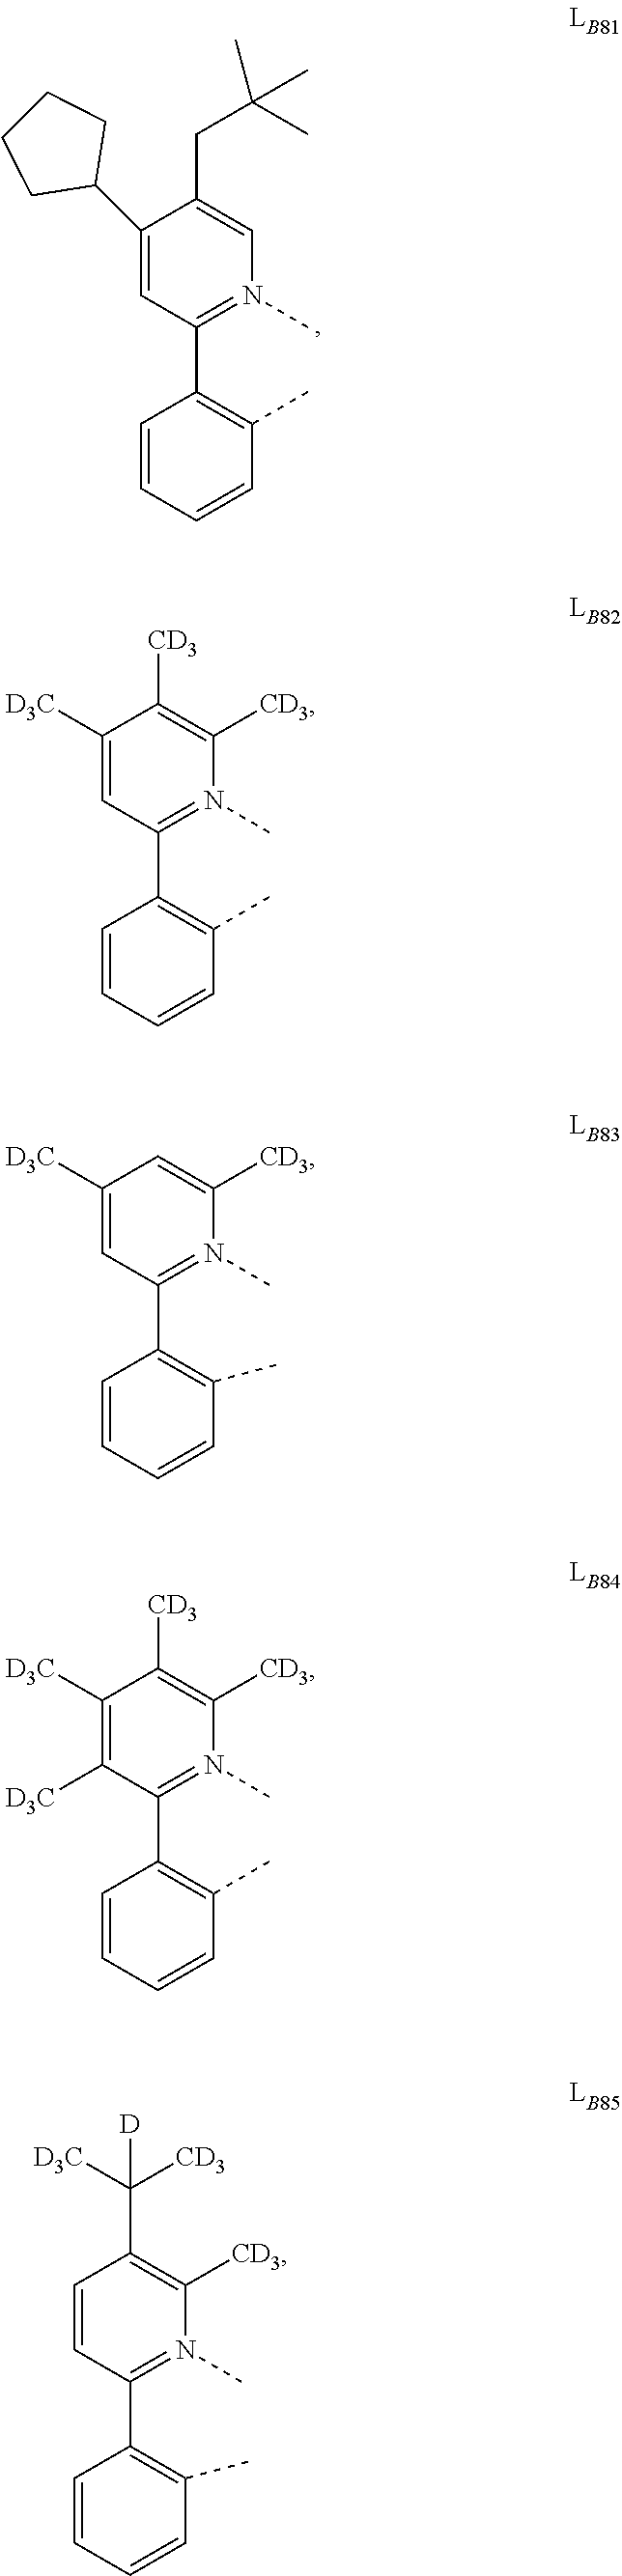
C1(C2CCCC2)=CC(C2=C(C)C=CC=C2)=N(C)C=C1CC(C)(C)C.C1([D3C])=CC(C2=C(C)C=CC=C2)=N(C)C([CD3])=C1[CD3].C1([D3C])=CC(C2=C(C)C=CC=C2)=N(C)C([CD3])=C1.C1([D3C])=C([D3C])C(C2=C(C)C=CC=C2)=N(C)C([CD3])=C1[CD3].C1=CC(C2=C(C)C=CC=C2)=N(C)C([CD3])=C1C([D])([CD3])[D3C]
